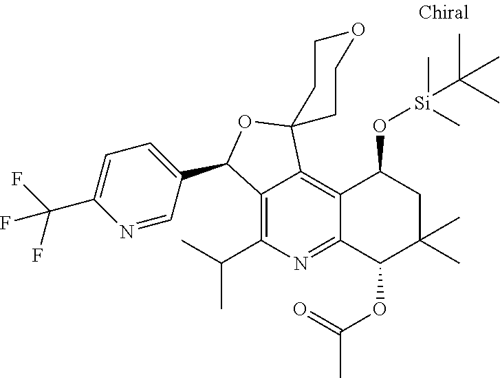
C12=C(C(C)C)N=C3C(=C1C1(OC2C2=CC=C(C(F)(F)F)N=C2)CCOCC1)C(O[Si](C)(C(C)(C)C)C)CC(C)(C)C3OC(=O)C
